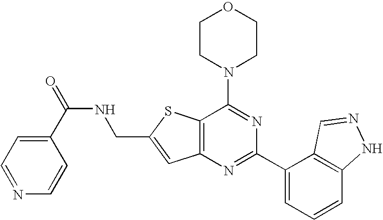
C1CN(C2=NC(C3=CC=CC4=C3C=NN4)=NC3=C2SC(CNC(=O)C2=CC=NC=C2)=C3)CCO1
